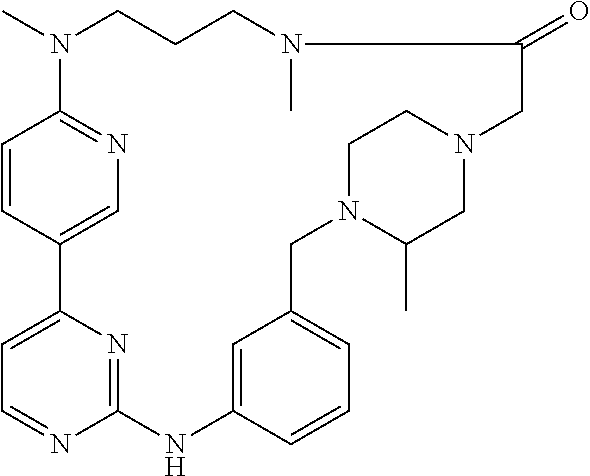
C1=CC2=CN=C1N(C)CCCN(C)C(=O)CN1CC(C)N(CC3=CC=CC(=C3)NC3=NC2=CC=N3)CC1
